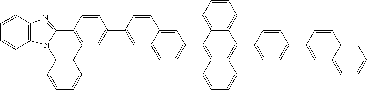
C1=CC2=C(C=C1)N1C(=NC3=C1C=CC=C3)C1=C2C=C(C2=CC3=CC=C(C4=C5C(=C(C6=CC=C(C7=CC8=CC=CC=C8C=C7)C=C6)C6=CC=CC=C46)C=CC=C5)C=C3C=C2)C=C1
